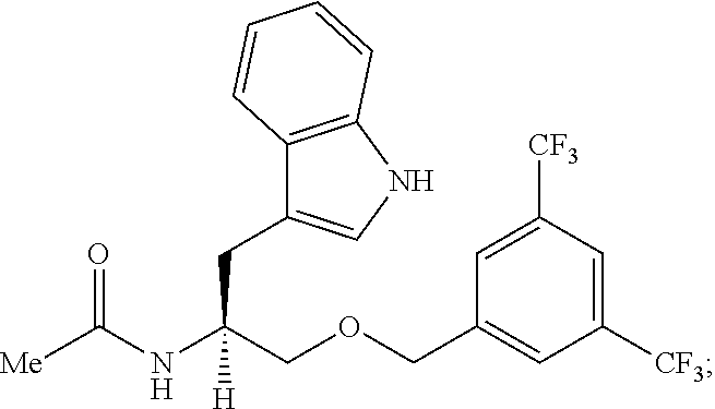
C1=C([CF3])C=C([CF3])C=C1COCC(CC1=CNC2=C1C=CC=C2)([H])NC(=O)[Me]
